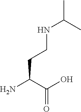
NC(C(O)=O)CCNC(C)C
